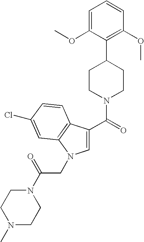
C1=C(OC)C(C2CCN(C(=O)C3=CN(CC(N4CCN(C)CC4)=O)C4=C3C=CC(Cl)=C4)CC2)=C(OC)C=C1
